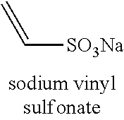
[SO3Na]C=C
